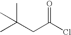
ClC(=O)CC(C)(C)C
